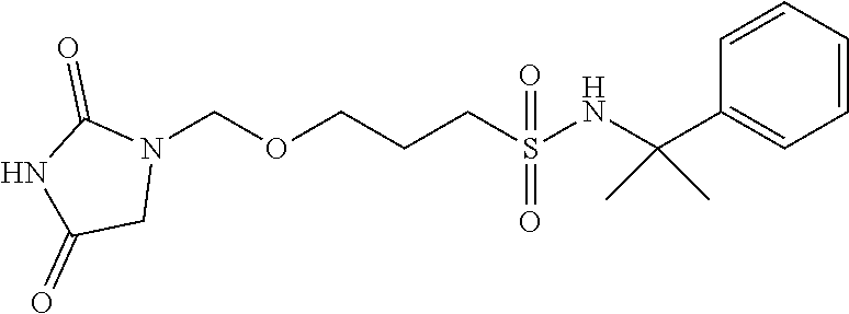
C(COCN1C(=O)NC(=O)C1)CS(NC(C1=CC=CC=C1)(C)C)(=O)=O
